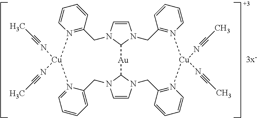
C1N2C=CN3C2[Au]C2N(CC4=CC=CC=N4[Cu](N#CC)(N#CC)N4=C1C=CC=C4)C=CN2CC1=N(C=CC=C1)[Cu](N#CC)(N#CC)N1=C(C3)C=CC=C1
